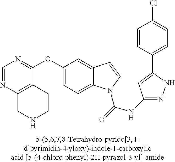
C1=NC2=C(C(OC3=CC=C4C(=C3)C=CN4C(=O)NC3=NNC(C4=CC=C(Cl)C=C4)=C3)=N1)CCNC2
